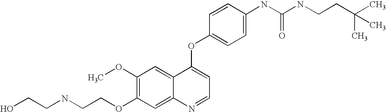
C1(OC)=C(OCCNCCO)C=C2C(=C1)C(OC1=CC=C(NC(NCCC(C)(C)C)=O)C=C1)=CC=N2
